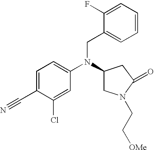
C1=C(C#N)C(Cl)=CC(N(C2CN(CC[OMe])C(=O)C2)CC2=CC=CC=C2F)=C1
